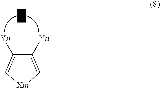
C1([Yn])=C[Xm]C=C1[Yn]
